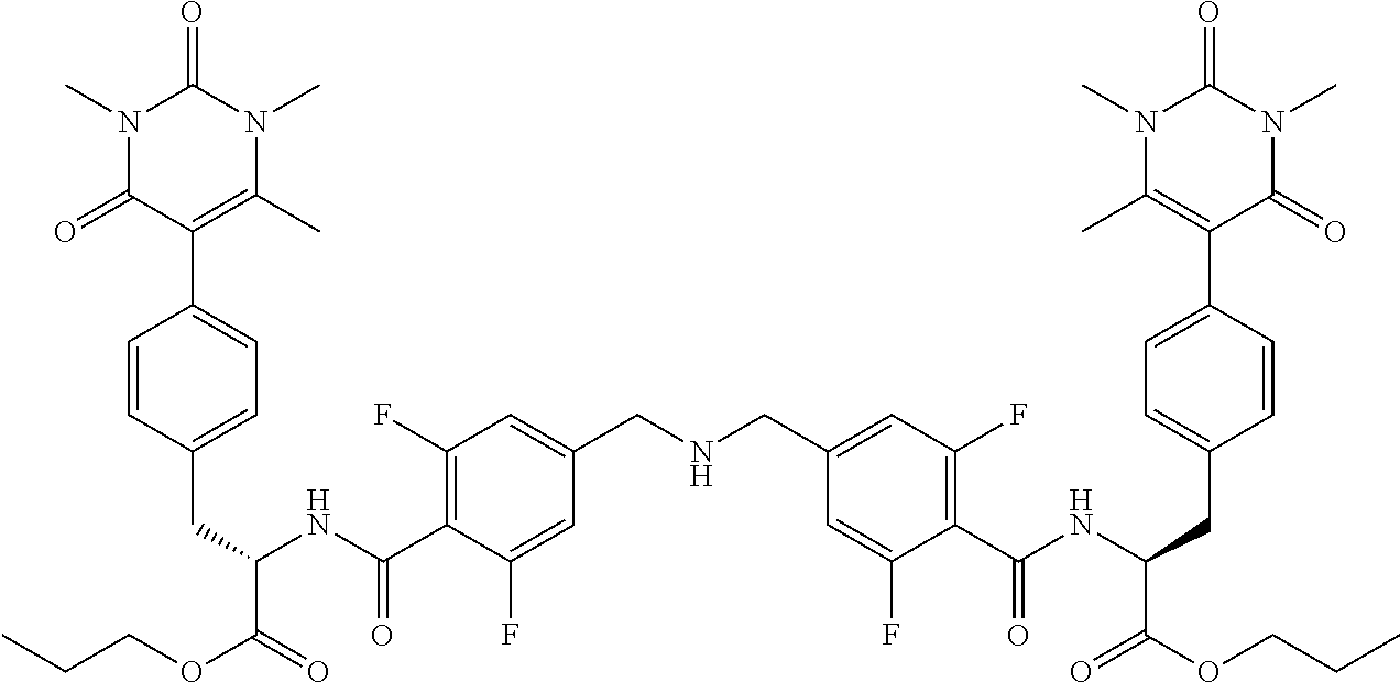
C1=CC(CC(C(OCCC)=O)NC(=O)C2=C(F)C=C(CNCC3=CC(F)=C(C(NC(C(=O)OCCC)CC4=CC=C(C5=C(C)N(C)C(=O)N(C)C5=O)C=C4)=O)C(F)=C3)C=C2F)=CC=C1C1=C(C)N(C)C(=O)N(C)C1=O
